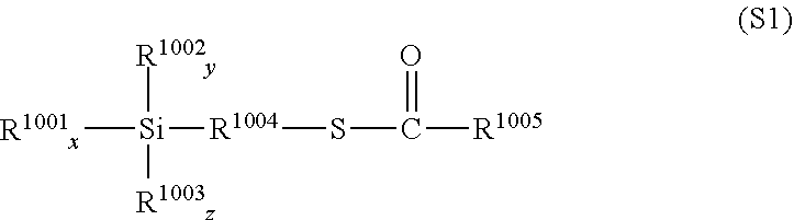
[R1001x][Si]([R1004]SC([R1005])=O)([R1003z])[R1002y]
